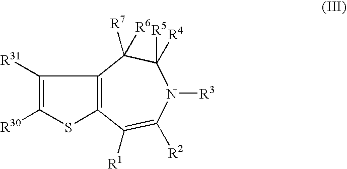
C1([R1])=C([R2])N([R3])C([R5])([R4])C([R7])([R6])C2=C1SC([R30])=C2[R31]
